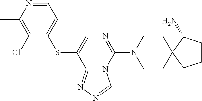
S(C1=CN=C(N2CCC3(CC2)C(N)CCC3)N2C1=NN=C2)C1=CC=NC(C)=C1Cl
